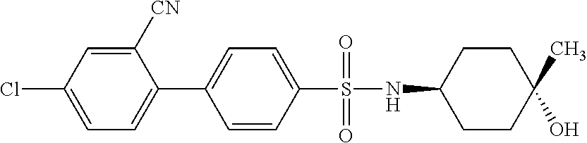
C1CC(C)(O)CCC1NS(C1=CC=C(C2=CC=C(Cl)C=C2[CN])C=C1)(=O)=O
